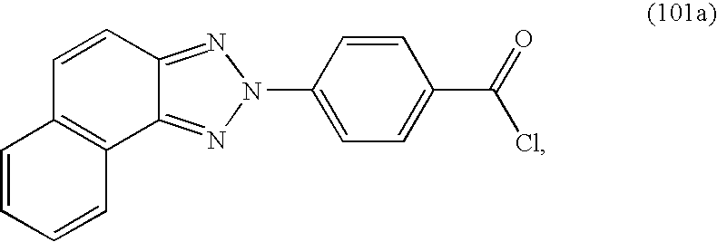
N1(C2=CC=C(C(=O)Cl)C=C2)N=C2C(=N1)C1=C(C=C2)C=CC=C1
